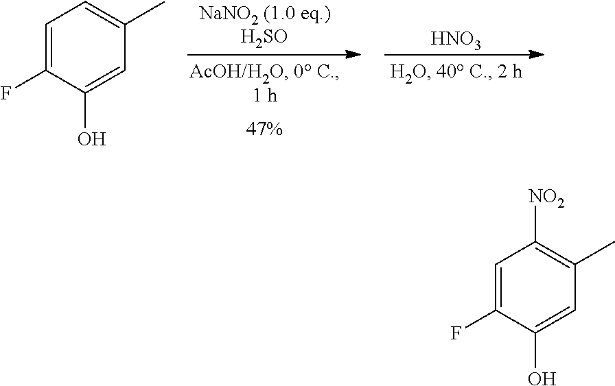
C1=C(F)C(O)=CC(C)=C1.[HNO3].C1=C(F)C(O)=CC(C)=C1[NO2]
